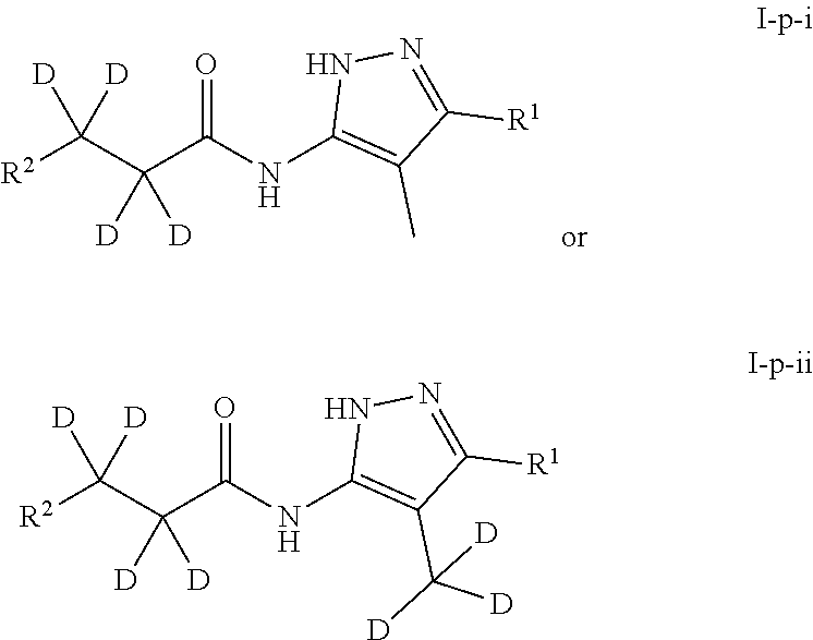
[R2]C(C(C(NC1=C(C([D])([D])[D])C([R1])=NN1)=O)([D])[D])([D])[D].[R2]C(C(C(NC1=C(C)C([R1])=NN1)=O)([D])[D])([D])[D]
